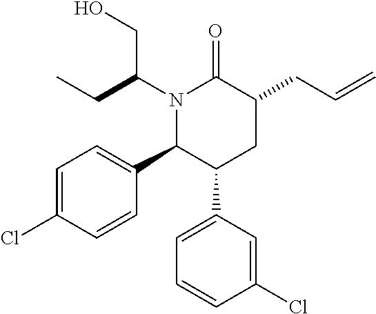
C1(C2=CC=C(Cl)C=C2)C(C2=CC=CC(Cl)=C2)CC(CC=C)C(=O)N1C(CC)CO
